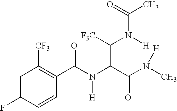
C1=C(F)C=CC(C(N(C(C(N([H])C)=O)C([F3C])N([H])C(C)=O)[H])=O)=C1[CF3]
